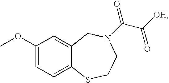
C1(OC)=CC=C2C(=C1)CN(C(C(=O)[OH])=O)CCS2
